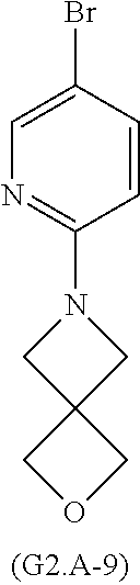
C1=C(Br)C=CC(N2CC3(C2)COC3)=N1
